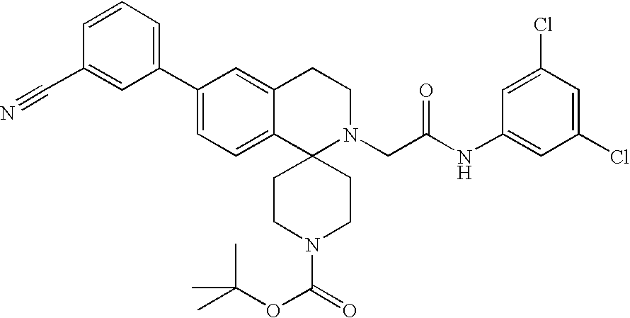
C1(C2=CC=C3C(=C2)CCN(CC(NC2=CC(Cl)=CC(Cl)=C2)=O)C32CCN(C(OC(C)(C)C)=O)CC2)=CC=CC(C#N)=C1
